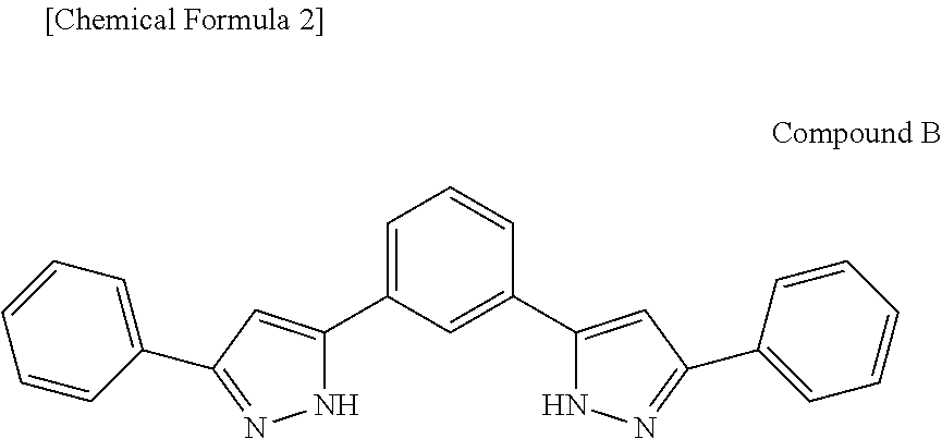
C1=C(C2=CC(C3=CC=CC=C3)=NN2)C=C(C2=CC(C3=CC=CC=C3)=NN2)C=C1
